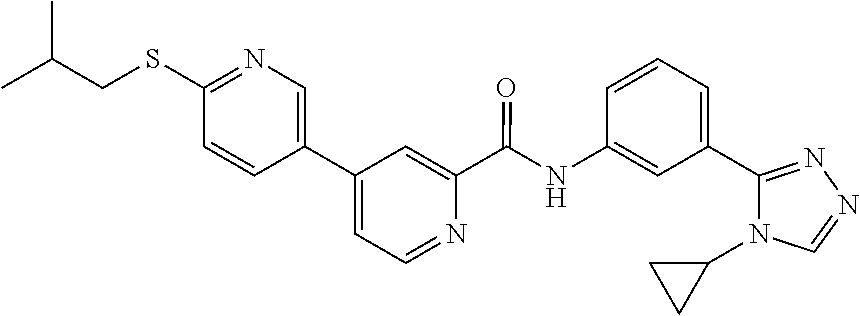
C1=CC=C(C2=NN=CN2C2CC2)C=C1NC(C1=CC(C2=CN=C(SCC(C)C)C=C2)=CC=N1)=O
